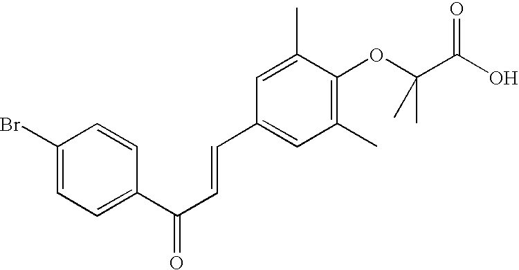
C1(Br)=CC=C(C(C=CC2=CC(C)=C(OC(C(O)=O)(C)C)C(C)=C2)=O)C=C1
